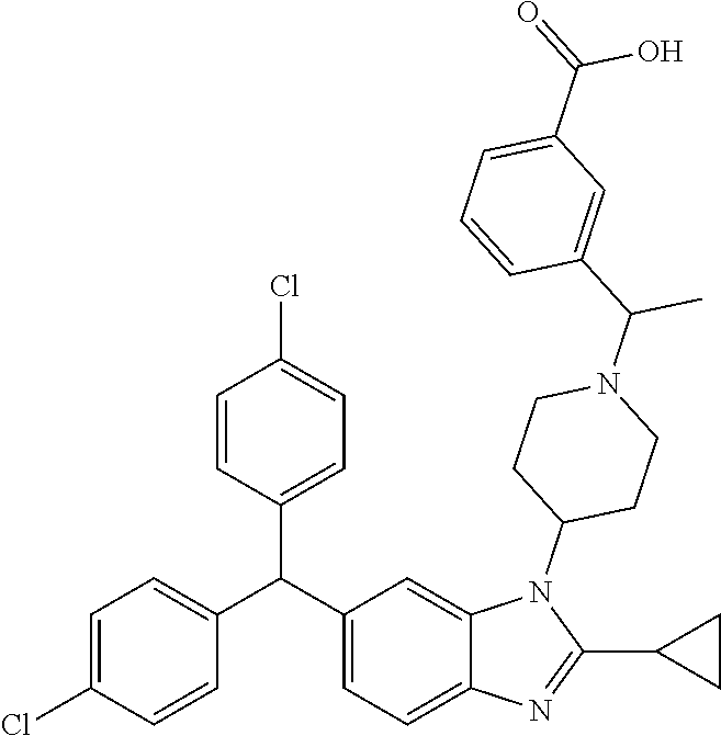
C1(C(C2=CC=C3C(=C2)N(C2CCN(C(C4=CC(C(=O)O)=CC=C4)C)CC2)C(C2CC2)=N3)C2=CC=C(Cl)C=C2)=CC=C(Cl)C=C1
